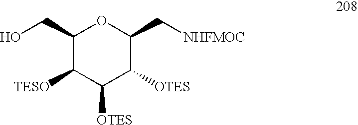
C1(CO)C([TESO])C([OTES])C([OTES])C(C[NHFMOC])O1
